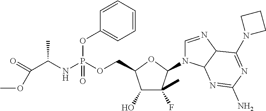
C(C(NP(OCC1C(O)C(C)(F)C(N2C=NC3C2N=C(N)N=C3N2CCC2)O1)(=O)OC1=CC=CC=C1)C)(OC)=O
